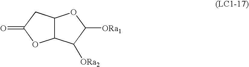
C12C(CC(=O)O1)OC([ORa1])C2[ORa2]
